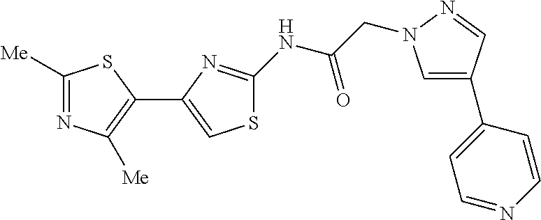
C1([Me])=NC([Me])=C(C2=CSC(NC(CN3C=C(C4=CC=NC=C4)C=N3)=O)=N2)S1
